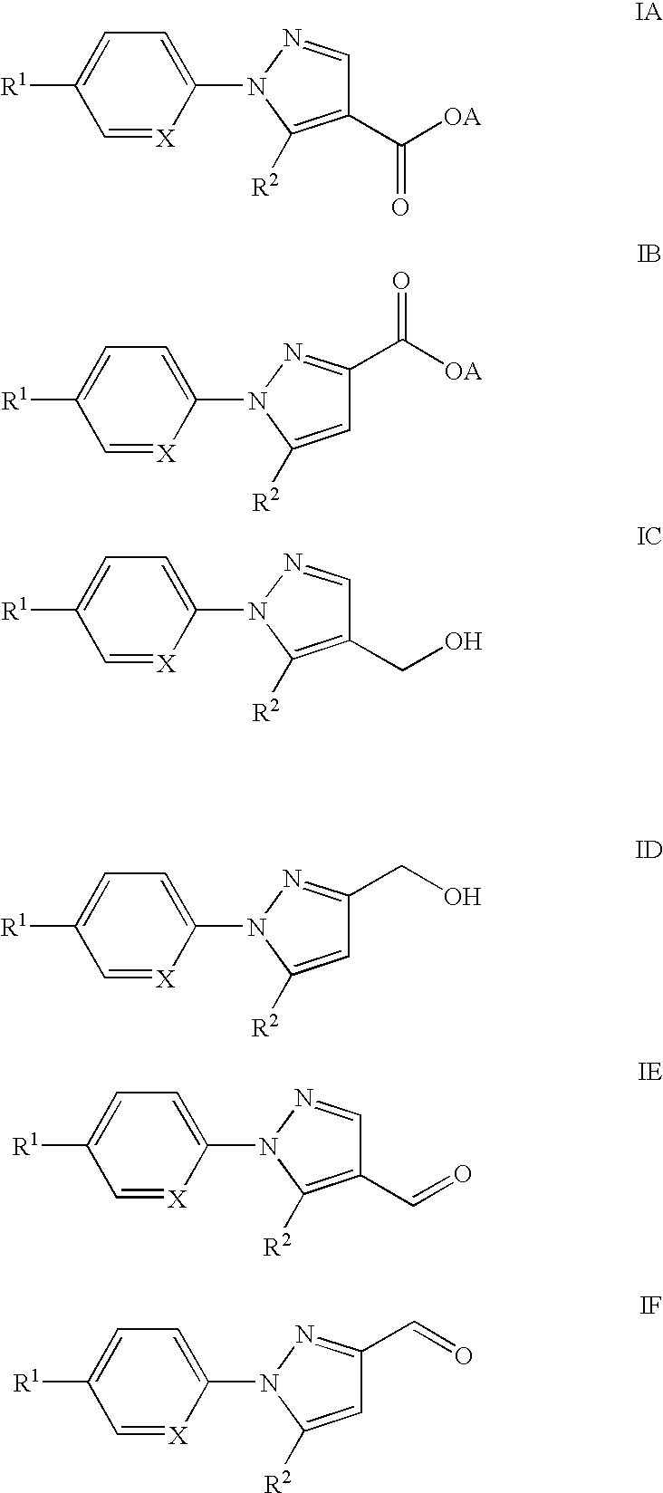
C1=C([R1])C=[X]C(N2N=CC(C([OA])=O)=C2[R2])=C1.C1=C([R1])C=[X]C(N2N=C(C([OA])=O)C=C2[R2])=C1.C1=C([R1])C=[X]C(N2N=CC(CO)=C2[R2])=C1.C1=C([R1])C=[X]C(N2N=C(CO)C=C2[R2])=C1.C1=C([R1])C=[X]C(N2N=CC(C=O)=C2[R2])=C1.C1=C([R1])C=[X]C(N2N=C(C=O)C=C2[R2])=C1
